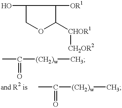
OC1COC([CHOR1][CH2OR2])C1[OR1].CC([(CH2)w]C)=O.CC([(CH2)w]C)=O
